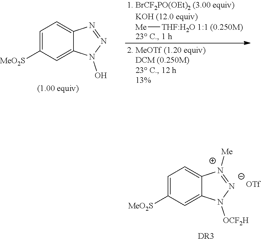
C1=C([MeO2S])C=C2C(=C1)[N+]([Me])=[N-]N2[OCF2H].[DR3].C1=C([MeO2S])C=C2C(=C1)N=NN2O.[Me][THF:H2O 1:1 (0.250M)]
